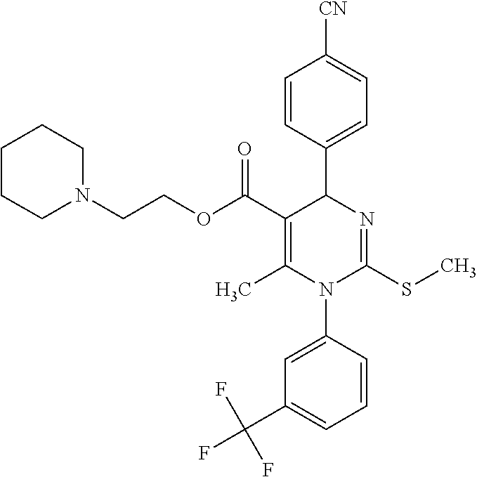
C1=CC(C2C(C(OCCN3CCCCC3)=O)=C(C)N(C3=CC(C(F)(F)F)=CC=C3)C(SC)=N2)=CC=C1[CN]
